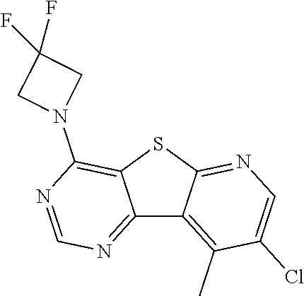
C12=NC=NC(N3CC(F)(F)C3)=C1SC1=NC=C(Cl)C(C)=C21
